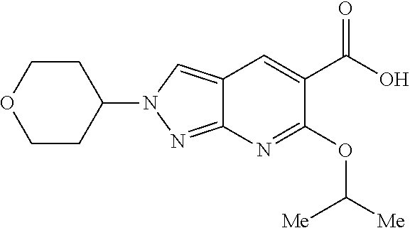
N1(C2CCOCC2)N=C2C(=C1)C=C(C(=O)O)C(OC([Me])[Me])=N2
